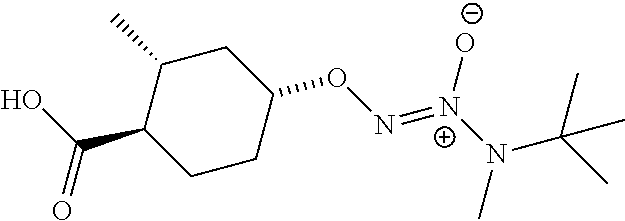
C1CC(ON=[N+]([O-])N(C)C(C)(C)C)CC(C)C1C(=O)O
